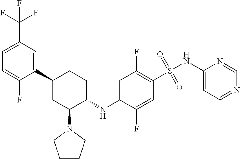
C1(C2CC(N3CCCC3)C(NC3=CC(F)=C(S(=O)(=O)NC4=CC=NC=N4)C=C3F)CC2)=CC(C(F)(F)F)=CC=C1F
